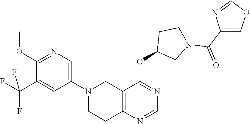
N1(C2=CN=C(OC)C(C(F)(F)F)=C2)CCC2=C(C1)C(OC1CN(C(C3=COC=N3)=O)CC1)=NC=N2
